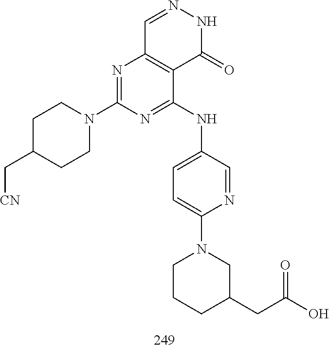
C1=NNC(=O)C2=C1N=C(N1CCC(C[CN])CC1)N=C2NC1=CC=C(N2CCCC(CC(=O)O)C2)N=C1
